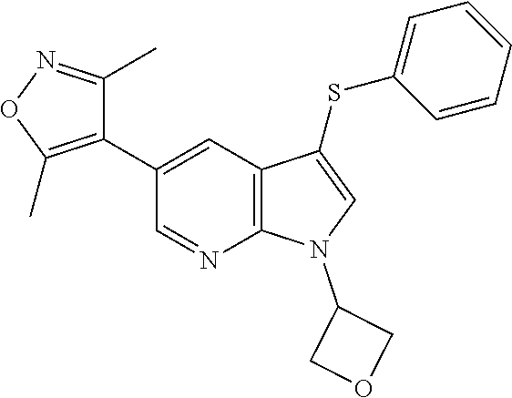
C12=C(C=C(C3=C(C)ON=C3C)C=N1)C(SC1=CC=CC=C1)=CN2C1COC1
